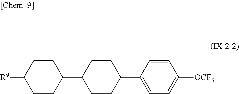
C1(C2CCC(C3=CC=C([OCF3])C=C3)CC2)CCC([R9])CC1
